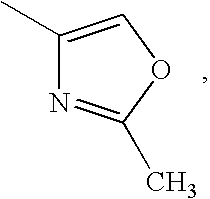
C1(C)=COC(C)=N1
